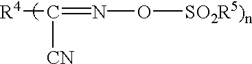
[R4]C(=NO[SO2R5)n])[CN]
